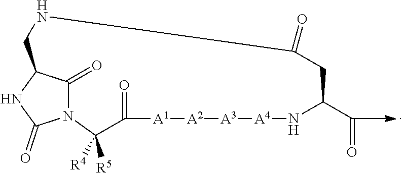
[A1]1[A2][A3][A4]NC(C=O)CC(=O)NCC2C(=O)N(C(=O)N2)C([R4])([R5])C1=O
